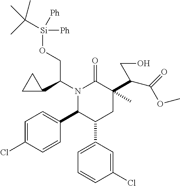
N1(C(C2CC2)CO[Si]([Ph])([Ph])C(C)(C)C)C(C2=CC=C(Cl)C=C2)C(C2=CC=CC(Cl)=C2)CC(C(C(=O)OC)CO)(C)C1=O
